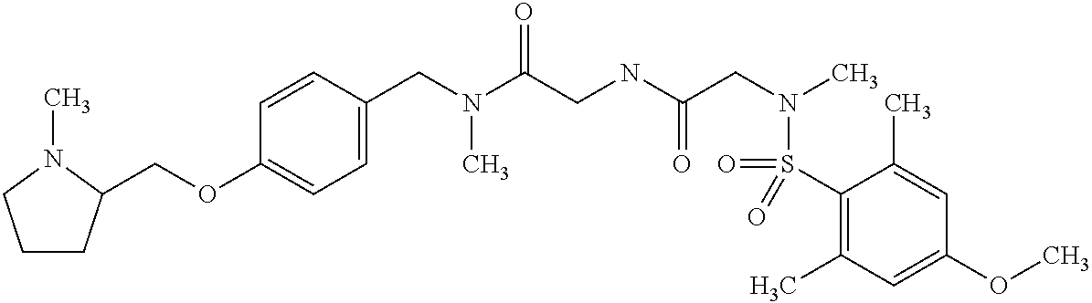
C1(CN(C(CNC(CN(C)S(C2=C(C)C=C(OC)C=C2C)(=O)=O)=O)=O)C)=CC=C(OCC2CCCN2C)C=C1
